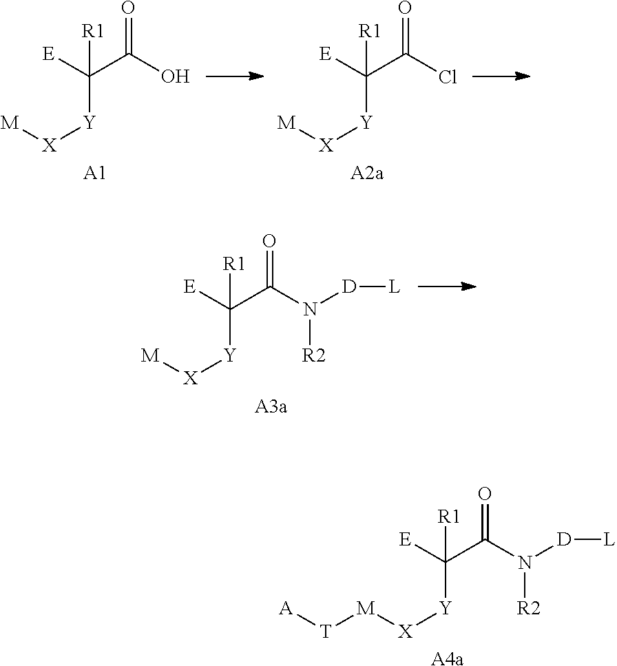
[M][X][Y]C([E])(C(=O)O)[R1].[A1].[M][X][Y]C([E])(C(=O)Cl)[R1].[A2a].[M][X][Y]C([E])(C(=O)N([R2])[D][L])[R1].[A3a].[M]([X][Y]C([E])(C(=O)N([R2])[D][L])[R1])[T][A].[A4a]
